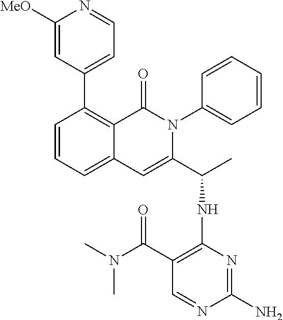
C1(C2=CC=NC([MeO])=C2)=C2C(=CC=C1)C=C(C(C)NC1=C(C(=O)N(C)C)C=NC(N)=N1)N(C1=CC=CC=C1)C2=O
